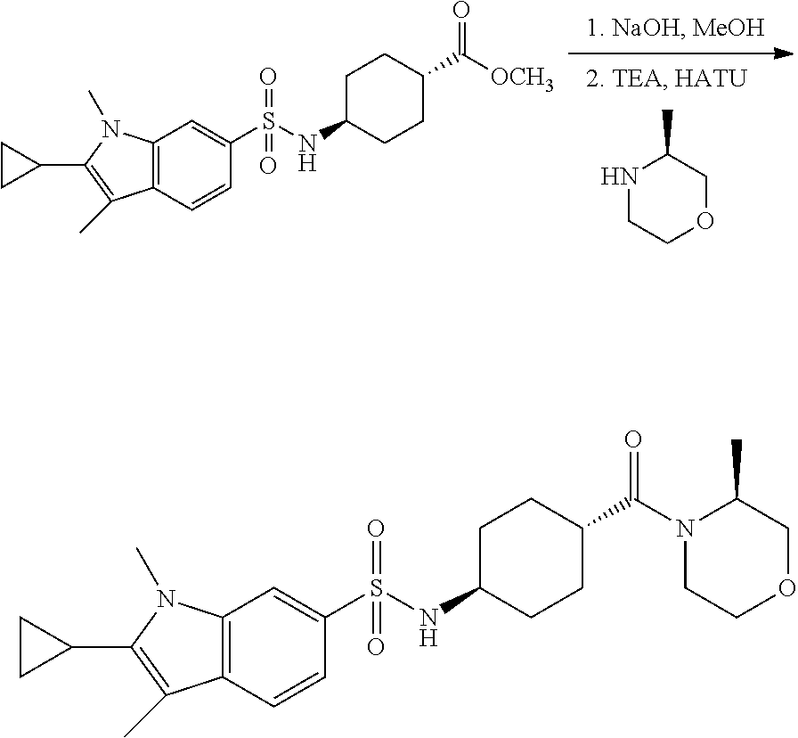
C1(C2=C(C)C3=C(C=C(S(NC4CCC(C([OCH3])=O)CC4)(=O)=O)C=C3)N2C)CC1.N1CCOCC1C.C1(C2=C(C)C3=C(C=C(S(NC4CCC(C(N5CCOCC5C)=O)CC4)(=O)=O)C=C3)N2C)CC1
